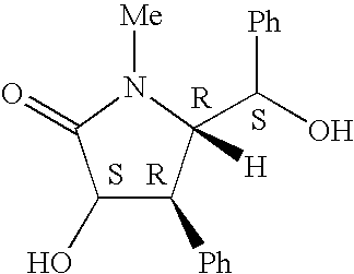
C1(O)C([Ph])C(C(O)[Ph])([H])N([Me])C1=O.S.S
